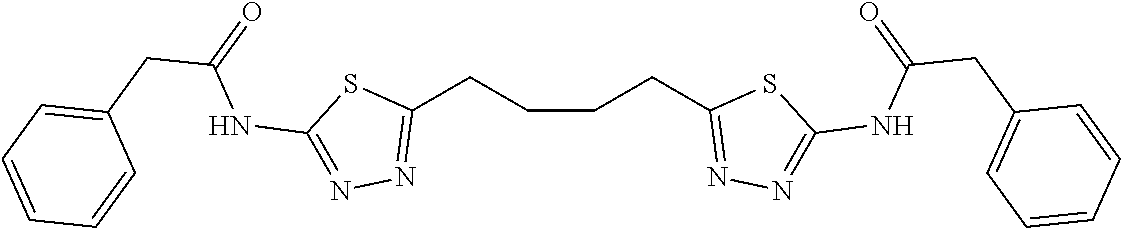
C(CCC1=NN=C(NC(CC2=CC=CC=C2)=O)S1)CC1=NN=C(NC(CC2=CC=CC=C2)=O)S1
